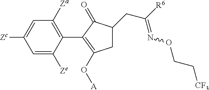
C1=C([Zc])C=C([Ze])C(C2=C(O[A])CC(CC([R6])=NOCC[CF3])C2=O)=C1[Za]
